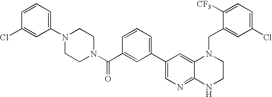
N1(C(C2=CC(C3=CN=C4C(=C3)N(CC3=CC(Cl)=CC=C3[CF3])CCN4)=CC=C2)=O)CCN(C2=CC=CC(Cl)=C2)CC1
